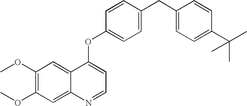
C1=CC(OC2=CC=NC3=CC(OC)=C(OC)C=C23)=CC=C1CC1=CC=C(C(C)(C)C)C=C1
